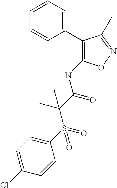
C1(C2=CC=CC=C2)=C(NC(C(C)(S(C2=CC=C(Cl)C=C2)(=O)=O)C)=O)ON=C1C
